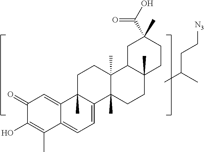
C(C1(C)CC2C3(C)CCC4(C)C5=CC(=O)C(O)=C(C)C5=CC=C4C3(C)CCC2(C)CC1)(O)=O.C([N3])CC(C)C
